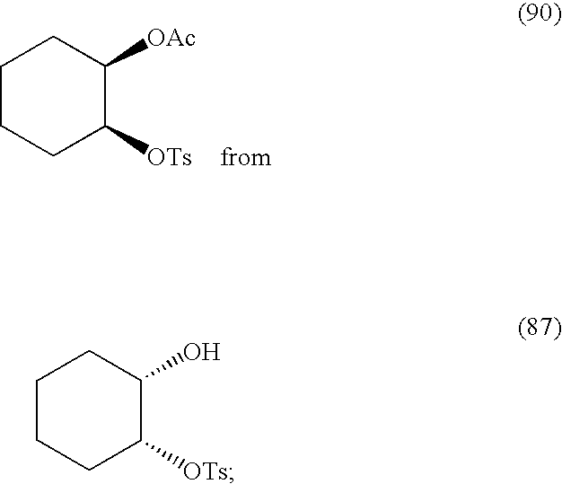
C1CCC([OTs])C([OAc])C1.C1CCC([OTs])C(O)C1
